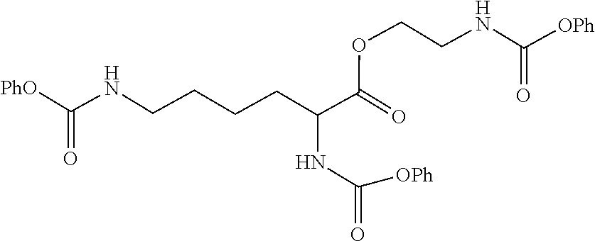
C(COC(C(CCCCNC([PhO])=O)NC([OPh])=O)=O)NC([OPh])=O
